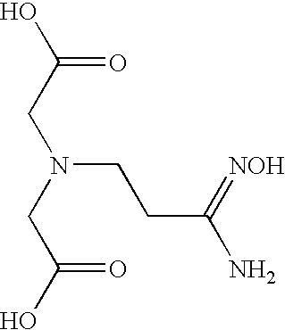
OC(CN(CC(O)=O)CCC(N)=[NOH])=O
